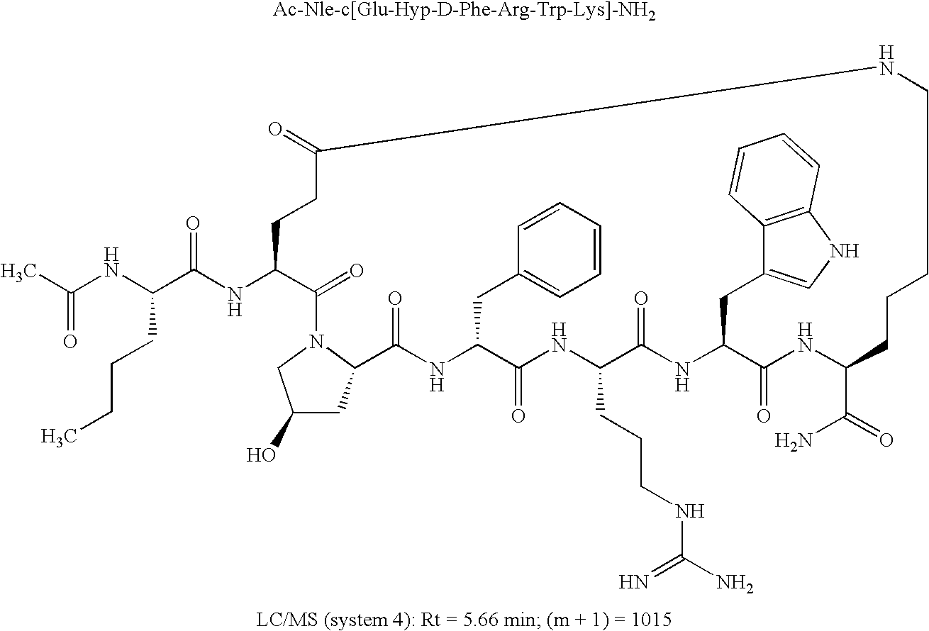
CC(NC(C(NC1C(=O)N2CC(O)CC2C(=O)NC(CC2=CC=CC=C2)C(=O)NC(CCCNC(N)=N)C(=O)NC(CC2=CNC3=C2C=CC=C3)C(=O)NC(C(N)=O)CCCCNC(=O)CC1)=O)CCCC)=O
